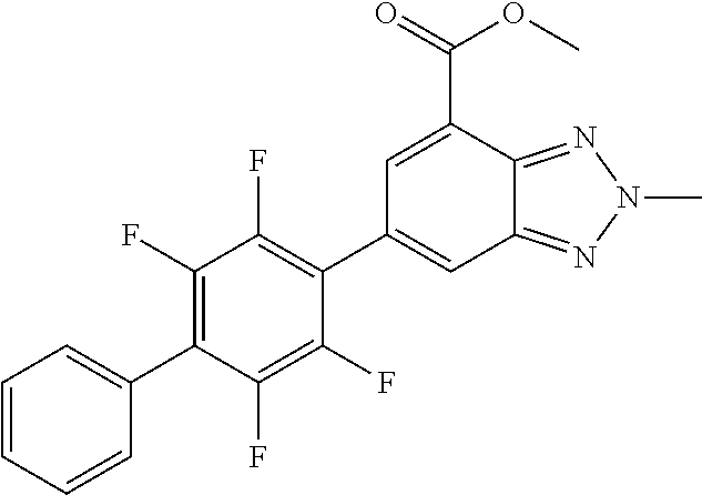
C12=NN(C)N=C1C(C(=O)OC)=CC(C1=C(F)C(F)=C(C3=CC=CC=C3)C(F)=C1F)=C2
